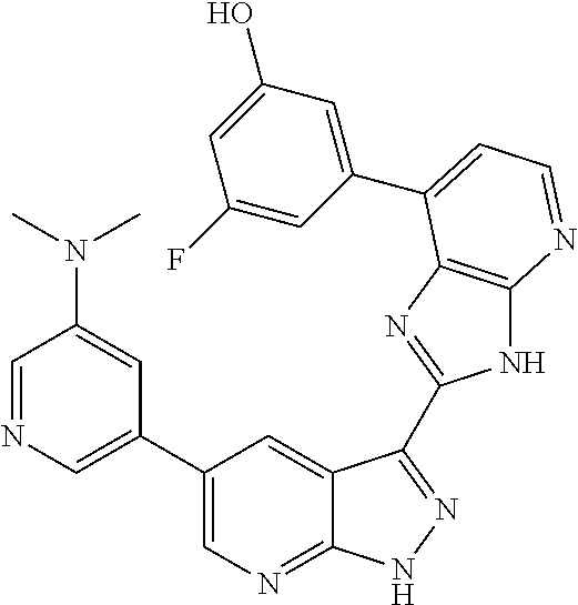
C1(C2=CN=CC(N(C)C)=C2)=CN=C2C(=C1)C(C1=NC3=C(N1)N=CC=C3C1=CC(O)=CC(F)=C1)=NN2
